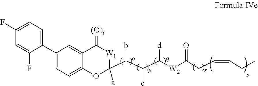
C1(F)=CC=C(C2=CC=C3C(=C2)C(=[(O)t])[W1]C(C(C(C([W2]C(CC=CCC)=O)[d])c)b)([a])O3)C(F)=C1
